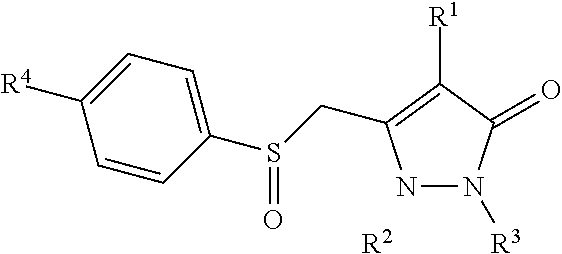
N1N([R3])C(=O)C([R1])=C1CS(=O)C1=CC=C([R4])C=C1.[R2]
